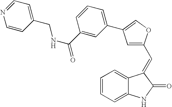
C1=CC=C2C(=C1)C(=CC1=CC(C3=CC=CC(C(=O)NCC4=CC=NC=C4)=C3)=CO1)C(=O)N2
